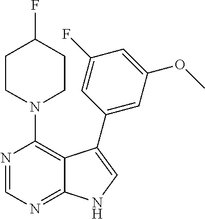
N1(C2=C3C(=NC=N2)NC=C3C2=CC(OC)=CC(F)=C2)CCC(F)CC1
